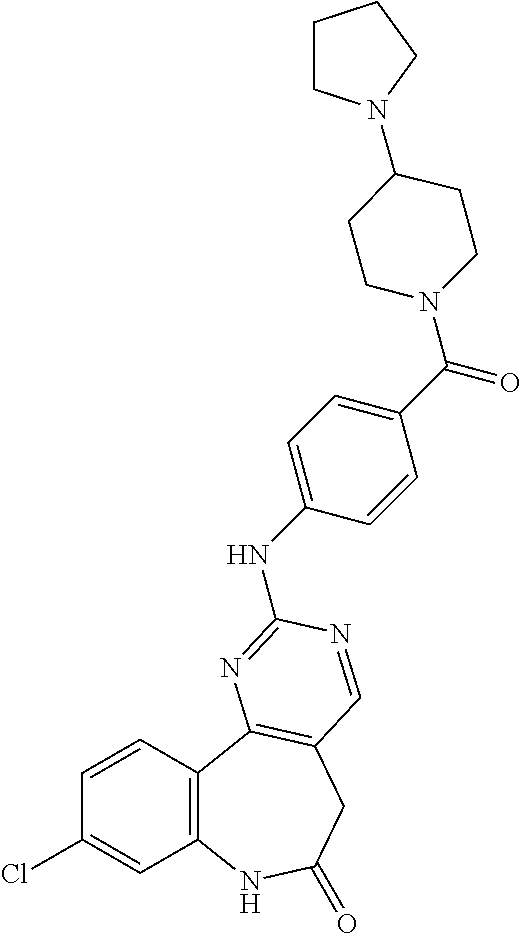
C1(Cl)=CC2=C(C=C1)C1=C(CC(=O)N2)C=NC(NC2=CC=C(C(=O)N3CCC(N4CCCC4)CC3)C=C2)=N1
